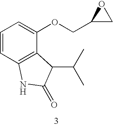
C1=CC2=C(C(OCC3CO3)=C1)C(C(C)C)C(=O)N2
